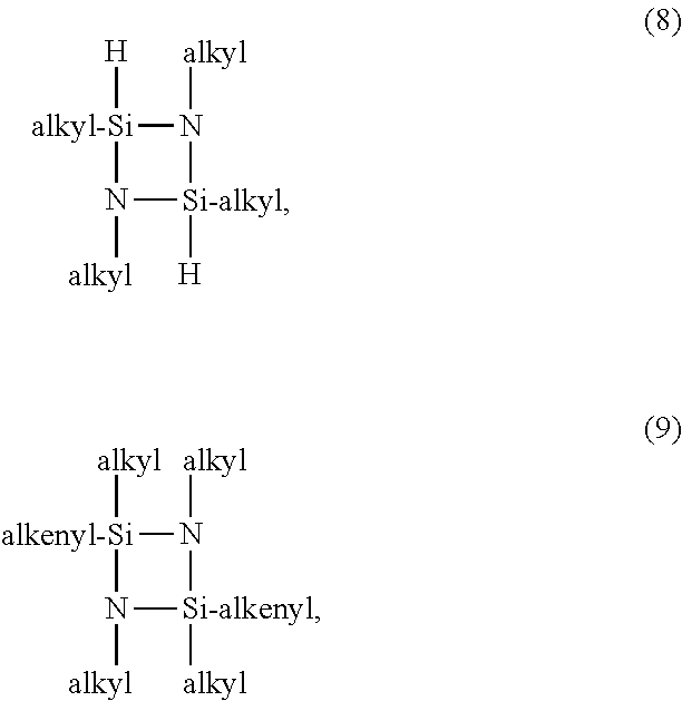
[alkyl]N1[Si-alkyl]([H])N([alkyl])[alkyl-Si]1[H].[alkyl]N1[Si-alkenyl]([alkyl])N([alkyl])[alkenyl-Si]1[alkyl]
